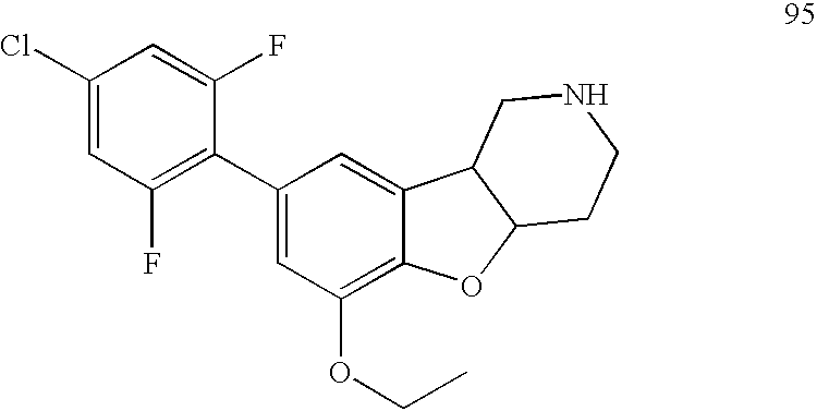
C1(Cl)=CC(F)=C(C2=CC(OCC)=C3C(=C2)C2C(O3)CCNC2)C(F)=C1
